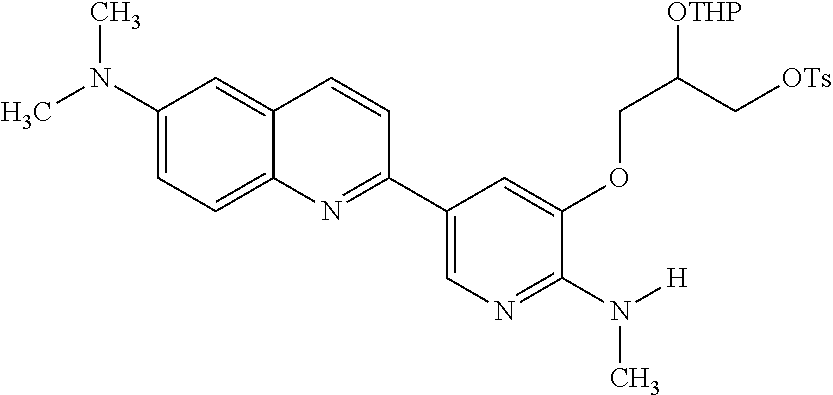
C1(N(C)C)=CC=C2C(=C1)C=CC(C1=CN=C(N([H])C)C(OCC(C[OTs])[OTHP])=C1)=N2
